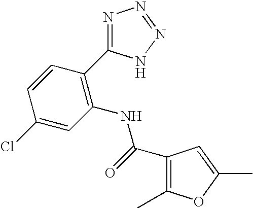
C1=CC(C2=NN=NN2)=C(NC(C2=C(C)OC(C)=C2)=O)C=C1Cl
